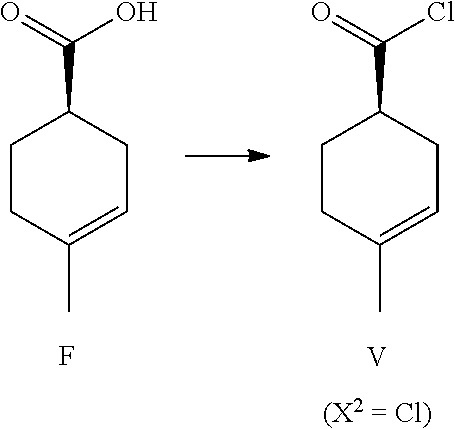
C1CC(C)=CCC1C(=O)O.F.C1CC(C)=CCC1C(=O)Cl.[V].[(X2 = Cl)]
